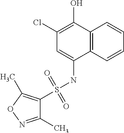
C12=C(C=CC=C1)C(NS(=O)(=O)C1=C(C)ON=C1C)=CC(Cl)=C2O
